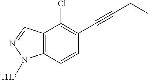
C12=C(N([THP])N=C1)C=CC(C#CCC)=C2Cl
